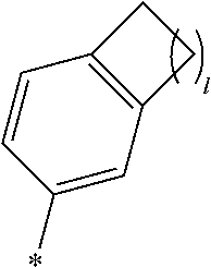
C1(*)=CC2=C(C=C1)CC2
